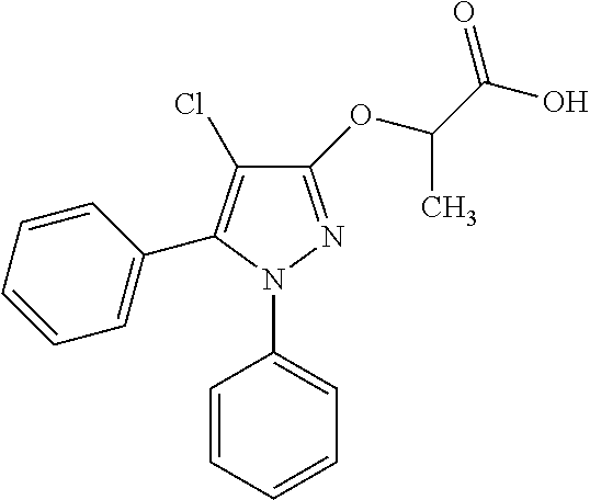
C1=CC=CC=C1N1N=C(OC(C(O)=O)C)C(Cl)=C1C1=CC=CC=C1
